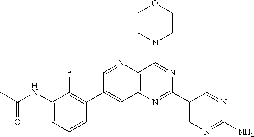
C1(NC(C)=O)=CC=CC(C2=CC3=C(C(N4CCOCC4)=NC(C4=CN=C(N)N=C4)=N3)N=C2)=C1F
